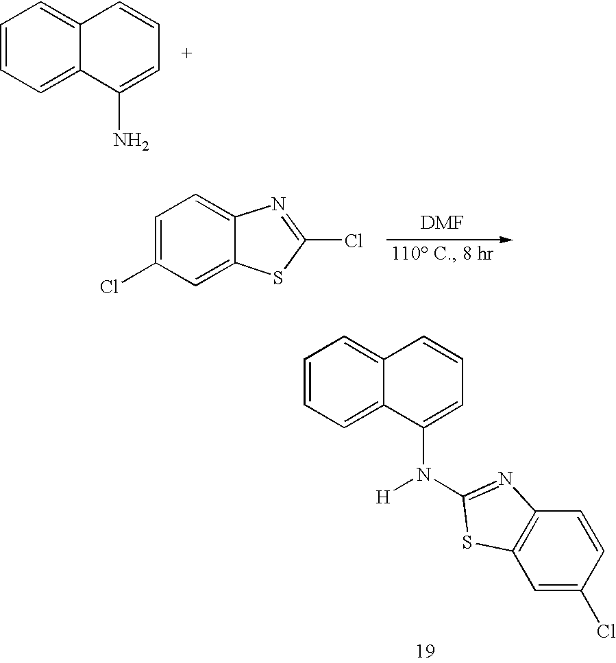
C1=CC=C2C(=C1)C=CC=C2N.C1=C(Cl)C=C2C(=C1)N=C(Cl)S2.C1=CC=C2C(=C1)C=CC=C2N([H])C1=NC2=C(C=C(Cl)C=C2)S1
